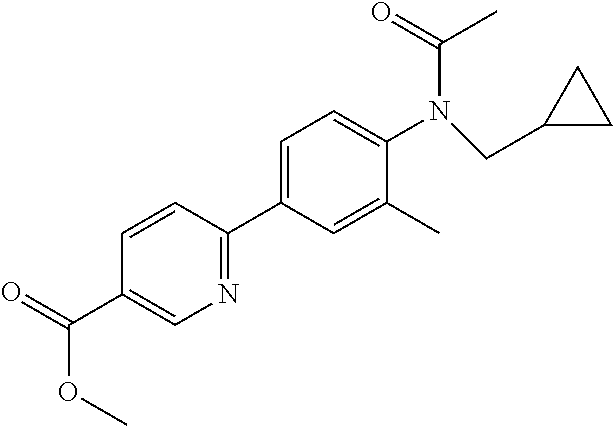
C(C1=CN=C(C2=CC=C(N(C(C)=O)CC3CC3)C(C)=C2)C=C1)(OC)=O
